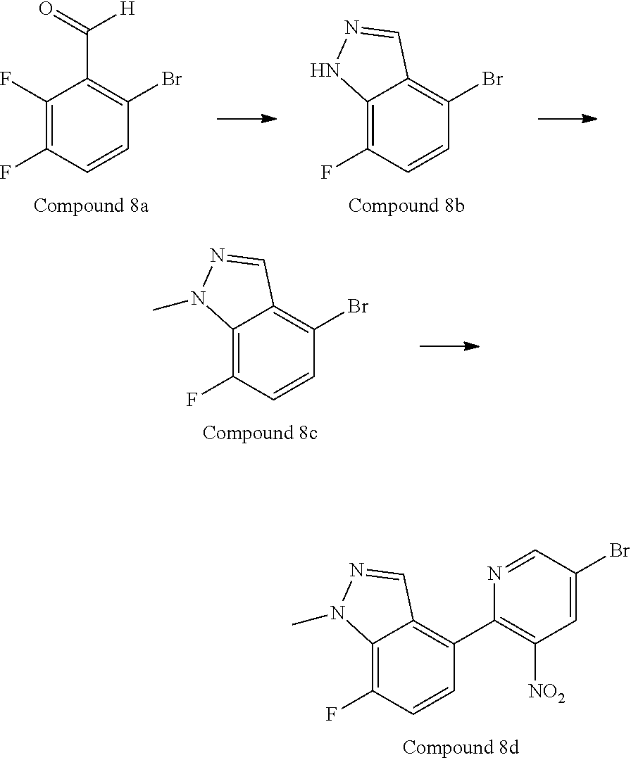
C12=C(F)C=CC(C3=C([NO2])C=C(Br)C=N3)=C1C=NN2C.C1(F)=C(F)C=CC(Br)=C1C(=O)[H].C12=C(F)C=CC(Br)=C1C=NN2.C12=C(F)C=CC(Br)=C1C=NN2C
